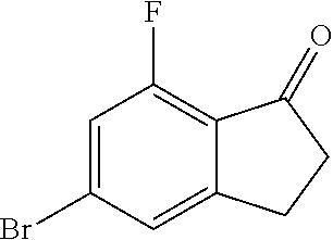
C1=C(Br)C=C2C(=C1F)C(=O)CC2
